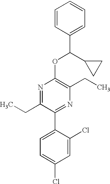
C1(OC(C2=CC=CC=C2)C2CC2)=C(CC)N=C(C2=CC=C(Cl)C=C2Cl)C(CC)=N1
